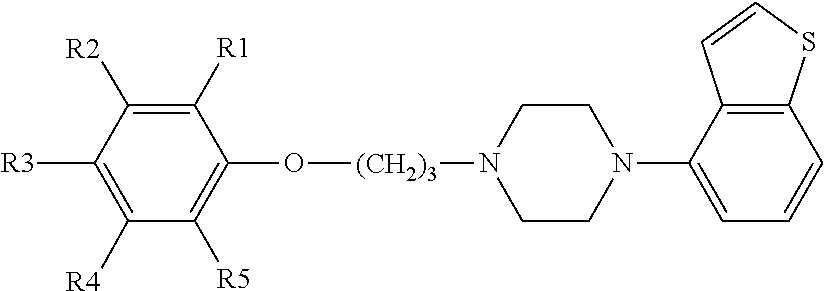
C1([R4])=C([R3])C([R2])=C([R1])C(O[(CH2)3]N2CCN(C3=CC=CC4=C3C=CS4)CC2)=C1[R5]
